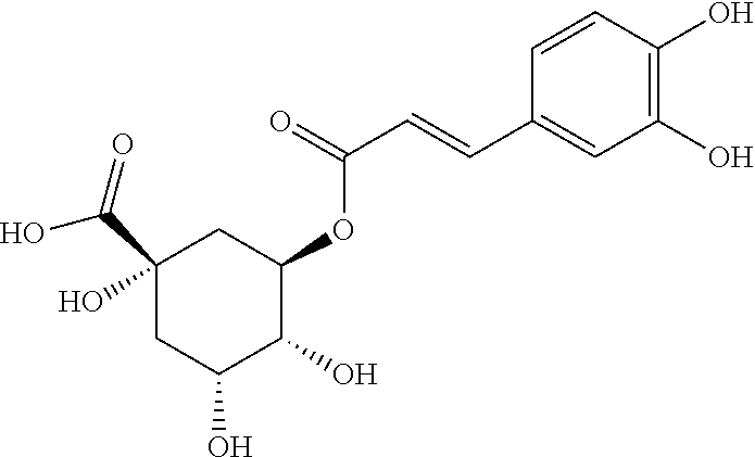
C1(C(=O)O)(O)CC(O)C(O)C(OC(C=CC2=CC(O)=C(O)C=C2)=O)C1
